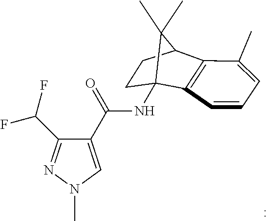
N(C12C3=C(C(C)=CC=C3)C(CC1)C2(C)C)C(=O)C1=CN(C)N=C1C(F)F
